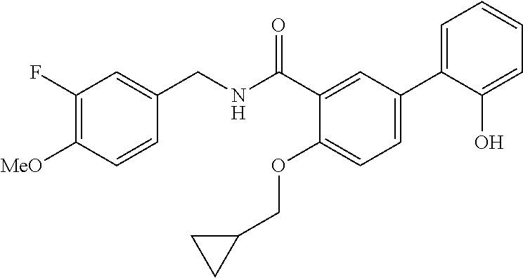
C1=CC([MeO])=C(F)C=C1CNC(C1=CC(C2=CC=CC=C2O)=CC=C1OCC1CC1)=O
